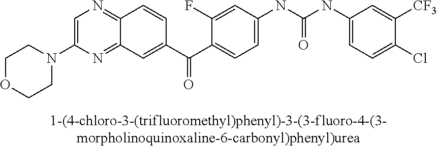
C1OCCN(C2=CN=C3C(=N2)C=C(C(C2=CC=C(NC(NC4=CC=C(Cl)C([CF3])=C4)=O)C=C2F)=O)C=C3)C1
